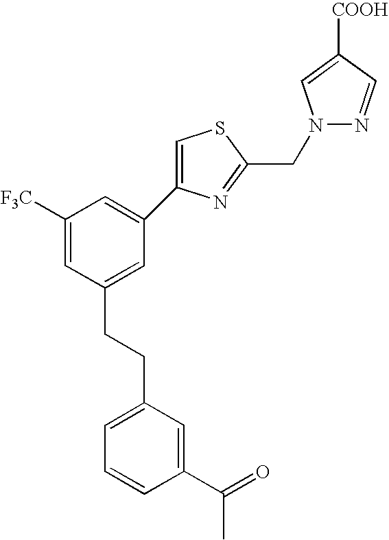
N1(CC2=NC(C3=CC([F3C])=CC(CCC4=CC=CC(C(=O)C)=C4)=C3)=CS2)N=CC([COOH])=C1
